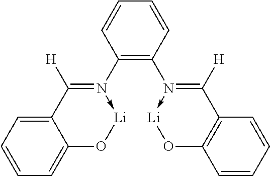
C1(N2->[Li]OC3=CC=CC=C3C=2[H])=C(N2->[Li]OC3=C(C=2[H])C=CC=C3)C=CC=C1
